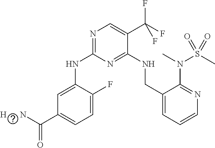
N(C1=NC=C(C(F)(F)F)C(NCC2=CC=CN=C2N(S(=O)(C)=O)C)=N1)C1=CC(C([H      N])=O)=CC=C1F
